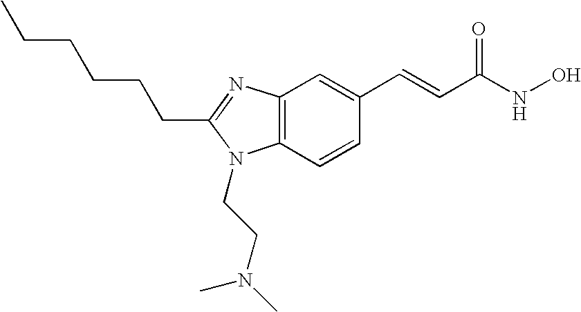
C12=C(N=C(CCCCCC)N1CCN(C)C)C=C(C=CC(=O)NO)C=C2
